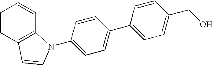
C1=CC2=C(C=C1)N(C1=CC=C(C3=CC=C(CO)C=C3)C=C1)C=C2
